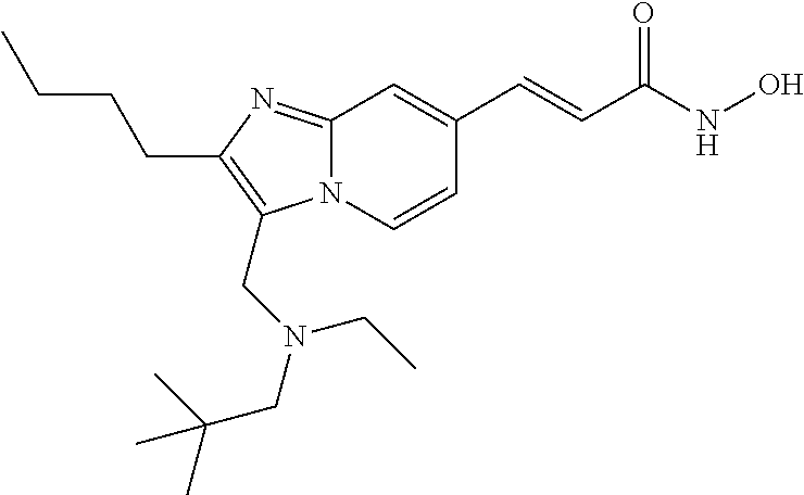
N12C(=NC(CCCC)=C1CN(CC(C)(C)C)CC)C=C(C=CC(NO)=O)C=C2
